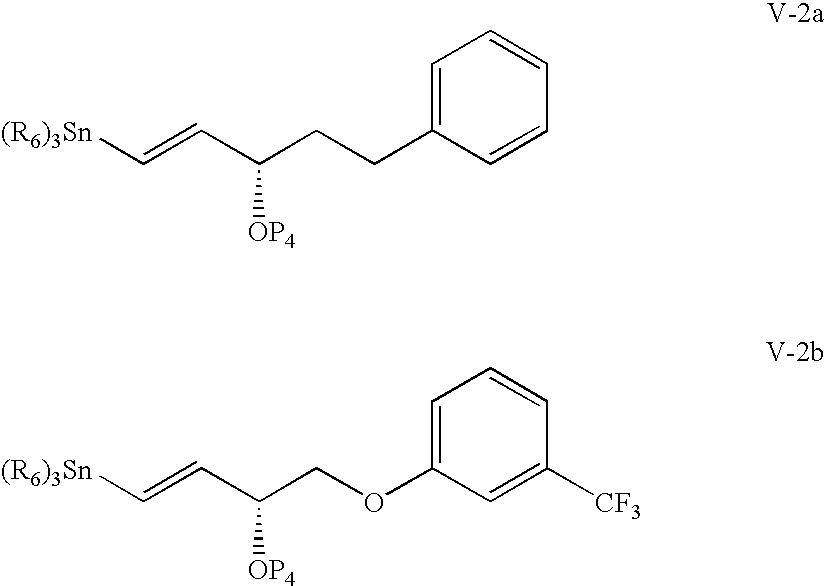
[(R6)3Sn]C=CC(CCC1=CC=CC=C1)[OP4].[(R6)3Sn]C=CC(COC1=CC=CC([CF3])=C1)[OP4]
